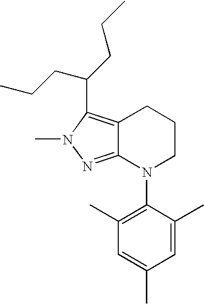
C12=NN(C)C(C(CCC)CCC)=C1CCCN2C1=C(C)C=C(C)C=C1C
